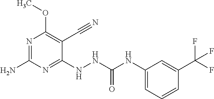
N1=C(N)N=C(NNC(NC2=CC=CC(C(F)(F)F)=C2)=O)C(C#N)=C1OC
